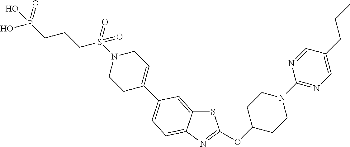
S1C2=CC(C3=CCN(S(=O)(CCCP(=O)(O)O)=O)CC3)=CC=C2N=C1OC1CCN(C2=NC=C(CCC)C=N2)CC1
